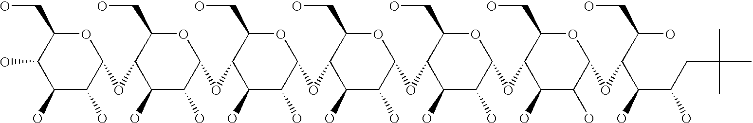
O1C(CO)C(O)C(O)C(O)C1OC1C(O)C(O)C(OC2C(O)C(O)C(OC3C(O)C(O)C(OC4C(O)C(O)C(OC5C(O)C(O)C(OC(C(C(CC(C)(C)C)O)O)C(O)CO)OC5CO)OC4CO)OC3CO)OC2CO)OC1CO
